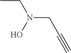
CCN(CC#C)O
